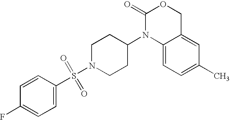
C1(=O)N(C2CCN(S(=O)(=O)C3=CC=C(F)C=C3)CC2)C2=CC=C(C)C=C2CO1
